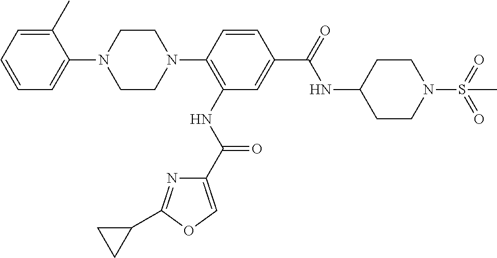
C1=CC=C(C)C(N2CCN(C3=C(NC(C4=COC(C5CC5)=N4)=O)C=C(C(=O)NC4CCN(S(=O)(=O)C)CC4)C=C3)CC2)=C1
